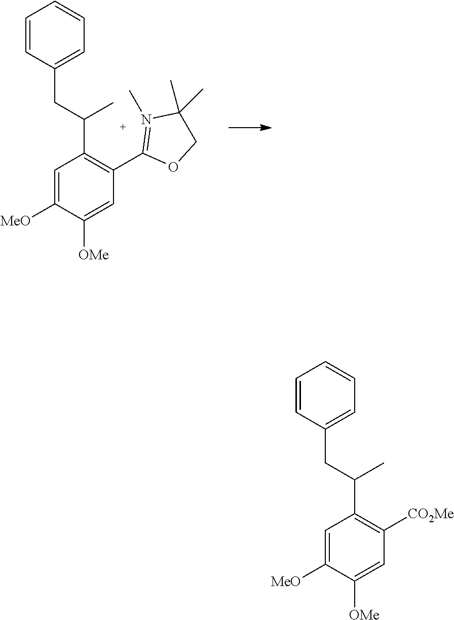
C1=C([MeO])C([OMe])=CC([CO2Me])=C1C(CC1=CC=CC=C1)C.C1=C([MeO])C([OMe])=CC(C2=N(C)C(C)(C)CO2)=C1C(CC1=CC=CC=C1)C
